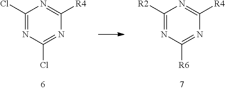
C1(Cl)=NC(Cl)=NC([R4])=N1.C1([R2])=NC([R6])=NC([R4])=N1
